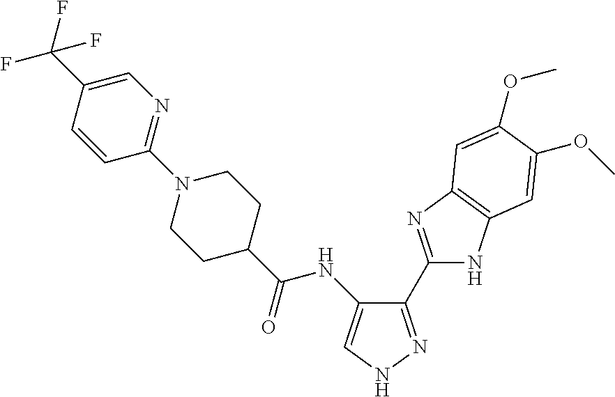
C1(C2=NC3=C(N2)C=C(OC)C(OC)=C3)=NNC=C1NC(C1CCN(C2=NC=C(C(F)(F)F)C=C2)CC1)=O
